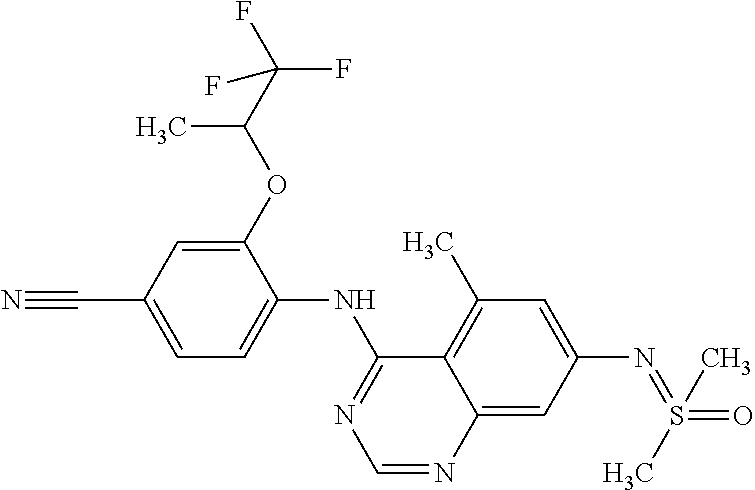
C1=C(C#N)C=C(OC(C)C(F)(F)F)C(NC2=NC=NC3=CC(N=S(=O)(C)C)=CC(C)=C23)=C1
